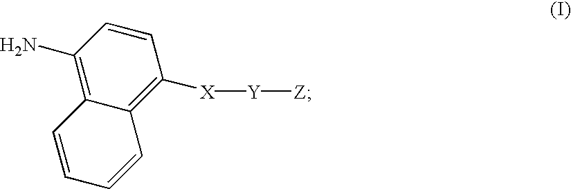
C1(N)=C2C(=C([X][Y][Z])C=C1)C=CC=C2
